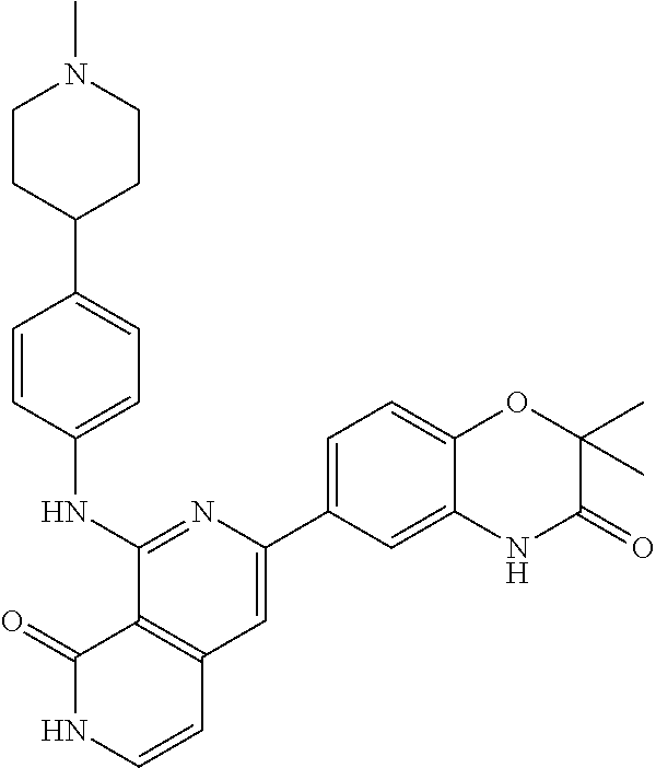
N1(C)CCC(C2=CC=C(NC3=NC(C4=CC=C5C(=C4)NC(=O)C(C)(C)O5)=CC4=C3C(=O)NC=C4)C=C2)CC1
